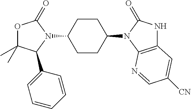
O1C(C)(C)C(C2=CC=CC=C2)N(C2CCC(N3C(=O)NC4=C3N=CC([CN])=C4)CC2)C1=O
